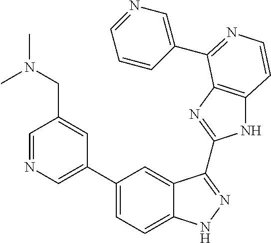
C1(C2=CN=CC(CN(C)C)=C2)=CC=C2C(=C1)C(C1=NC3=C(N1)C=CN=C3C1=CN=CC=C1)=NN2
